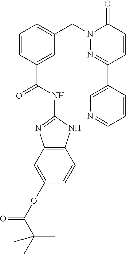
C12=C(NC(NC(C3=CC(CN4N=C(C5=CN=CC=C5)C=CC4=O)=CC=C3)=O)=N1)C=CC(OC(=O)C(C)(C)C)=C2
